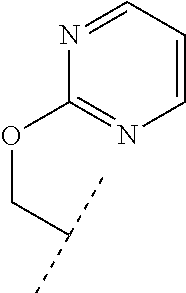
O(C1=NC=CC=N1)CC(C)C
